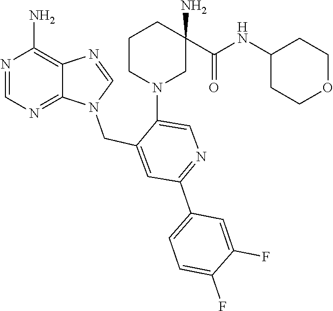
C1=NC2=C(N)N=CN=C2N1CC1=CC(C2=CC=C(F)C(F)=C2)=NC=C1N1CC(N)(C(NC2CCOCC2)=O)CCC1
